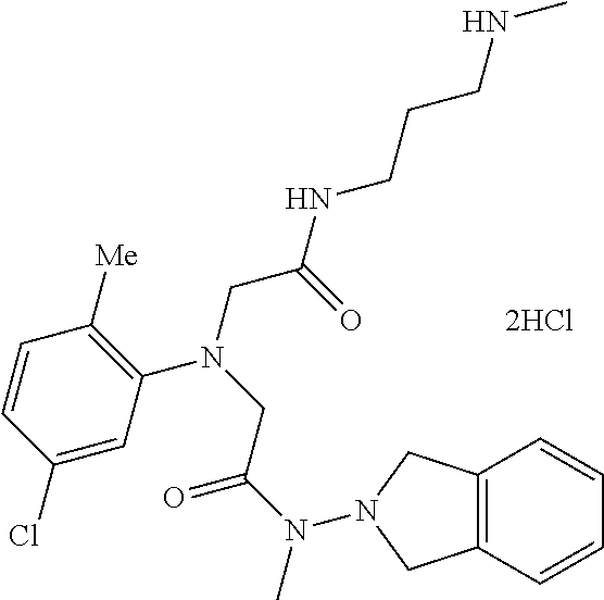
[2HCl].C1=C(Cl)C=CC([Me])=C1N(CC(NCCCNC)=O)CC(N(C)N1CC2=C(C=CC=C2)C1)=O
